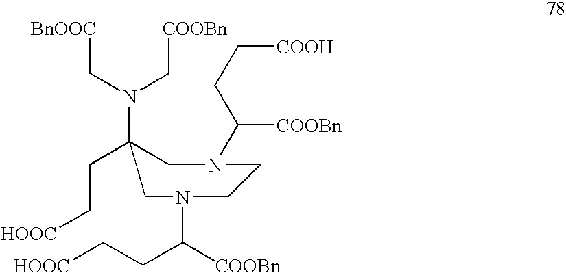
N1(C(CC[HOOC])[COOBn])CCN(C(CC[COOH])[COOBn])CC(CC[HOOC])(N(C[BnOOC])C[COOBn])C1
